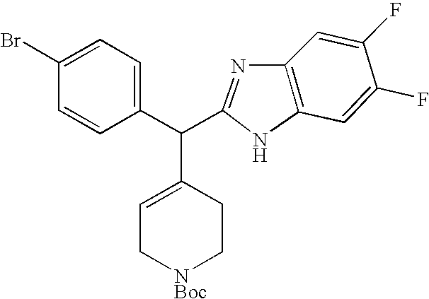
C1=C(F)C(F)=CC2=C1N=C(C(C1=CC=C(Br)C=C1)C1=CC[NBoc]CC1)N2
